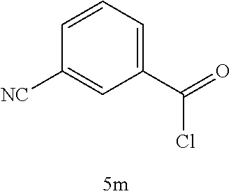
C1(C(=O)Cl)=CC=CC([NC])=C1
